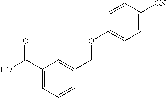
C1(C(O)=O)=CC=CC(COC2=CC=C([CN])C=C2)=C1
